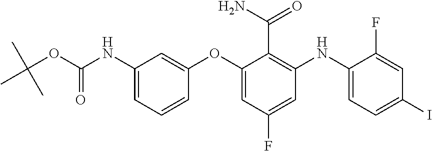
C1(NC(OC(C)(C)C)=O)=CC=CC(OC2=CC(F)=CC(NC3=CC=C(I)C=C3F)=C2C(N)=O)=C1
